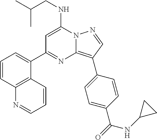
N12C(=C(C3=CC=C(C(=O)NC4CC4)C=C3)C=N1)N=C(C1=CC=CC3=C1C=CC=N3)C=C2NCC(C)C
